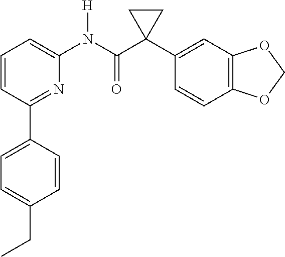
C1=CC(C2=CC=C(CC)C=C2)=NC(N(C(C2(C3=CC4=C(C=C3)OCO4)CC2)=O)[H])=C1
